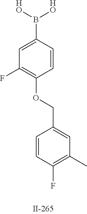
C1=C(B([HO])[HO])C=CC(OCC2=CC(C)=C(F)C=C2)=C1F
